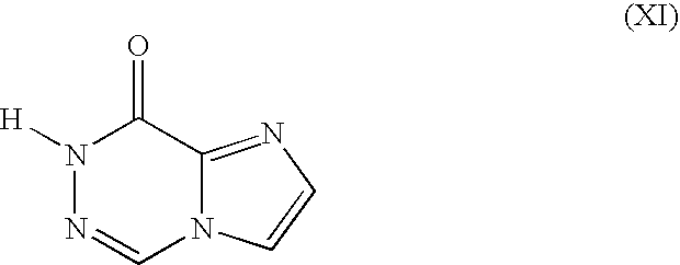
N1([H])N=CN2C(=NC=C2)C1=O
